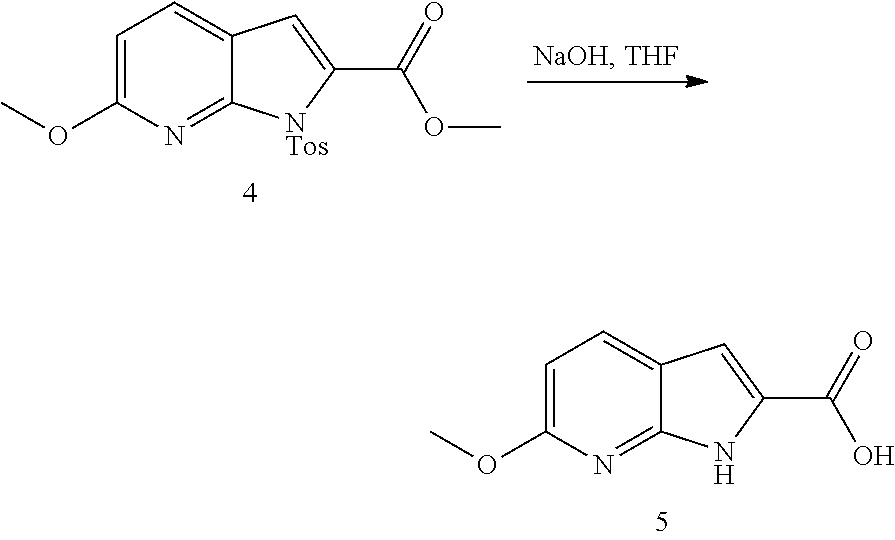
C1=C(OC)N=C2C(=C1)C=C(C(OC)=O)[NTos]2.C1=C(OC)N=C2C(=C1)C=C(C(O)=O)N2
